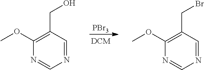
[PBr3].N1=CC(CO)=C(OC)N=C1.N1=CC(CBr)=C(OC)N=C1
